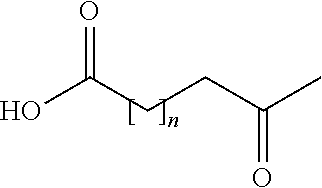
OC(CCC(C)=O)=O
